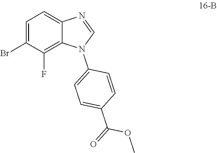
C1=C(Br)C(F)=C2C(=C1)N=CN2C1=CC=C(C(=O)OC)C=C1
